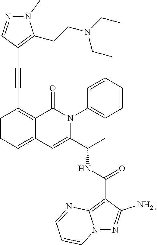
C1=CC=C2C(=C1C#CC1=C(CCN(CC)CC)N(C)N=C1)C(=O)N(C1=CC=CC=C1)C(C(C)NC(=O)C1=C3N(N=C1N)C=CC=N3)=C2
